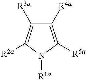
C1([R4a])=C([R5a])N([R1a])C([R2a])=C1[R3a]
